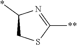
[**]C1=NC(*)CS1
